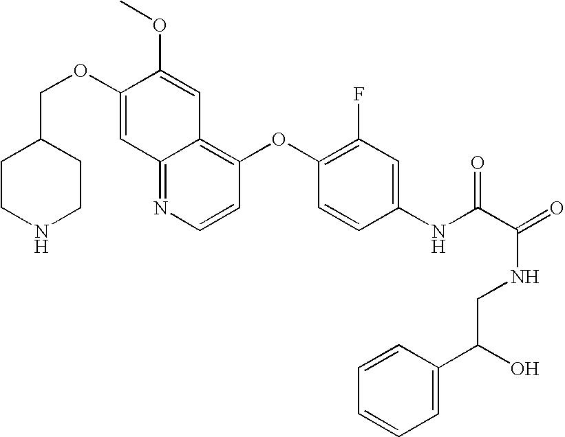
C(OC1=CC2=NC=CC(OC3=C(F)C=C(NC(C(=O)NCC(C4=CC=CC=C4)O)=O)C=C3)=C2C=C1OC)C1CCNCC1
